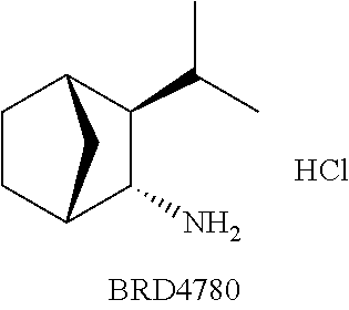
C1CC2C(N)C(C(C)C)C1C2.Cl
